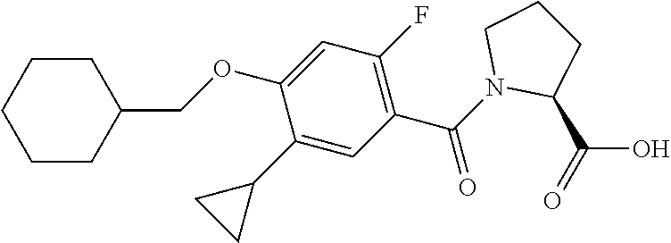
C(OC1=CC(F)=C(C(N2C(C(=O)O)CCC2)=O)C=C1C1CC1)C1CCCCC1
